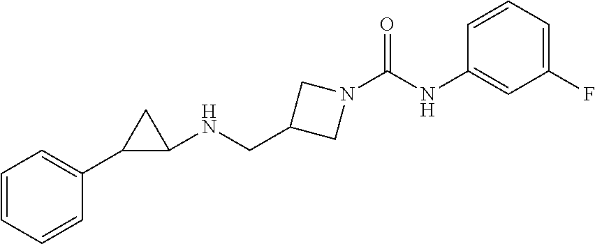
N(C1=CC(F)=CC=C1)C(N1CC(CNC2CC2C2=CC=CC=C2)C1)=O
